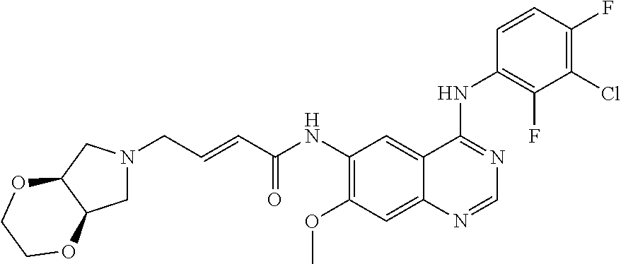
C1(NC(=O)C=CCN2CC3C(C2)OCCO3)=C(OC)C=C2C(=C1)C(NC1=C(F)C(Cl)=C(F)C=C1)=NC=N2
